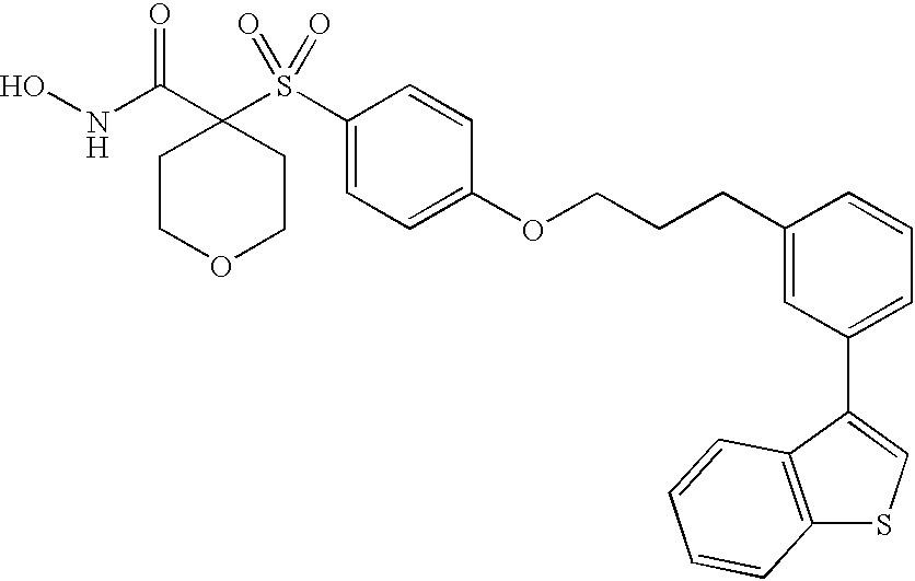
N(C(C1(S(C2=CC=C(OCCCC3=CC(C4=CSC5=C4C=CC=C5)=CC=C3)C=C2)(=O)=O)CCOCC1)=O)O
